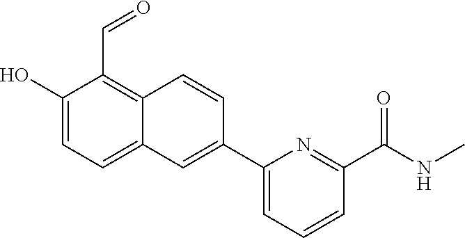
OC1=CC=C2C(=C1C=O)C=CC(C1=CC=CC(C(NC)=O)=N1)=C2
